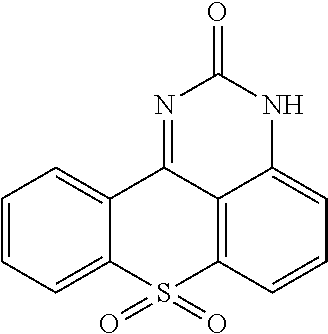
C1=CC=C2C(=C1)C1=NC(=O)NC3=CC=CC(=C13)S2(=O)=O
